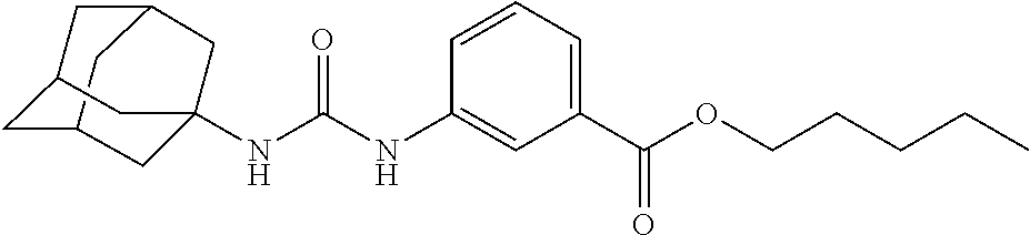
C12CC3CC(C1)CC(NC(NC1=CC(C(OCCCCC)=O)=CC=C1)=O)(C3)C2
